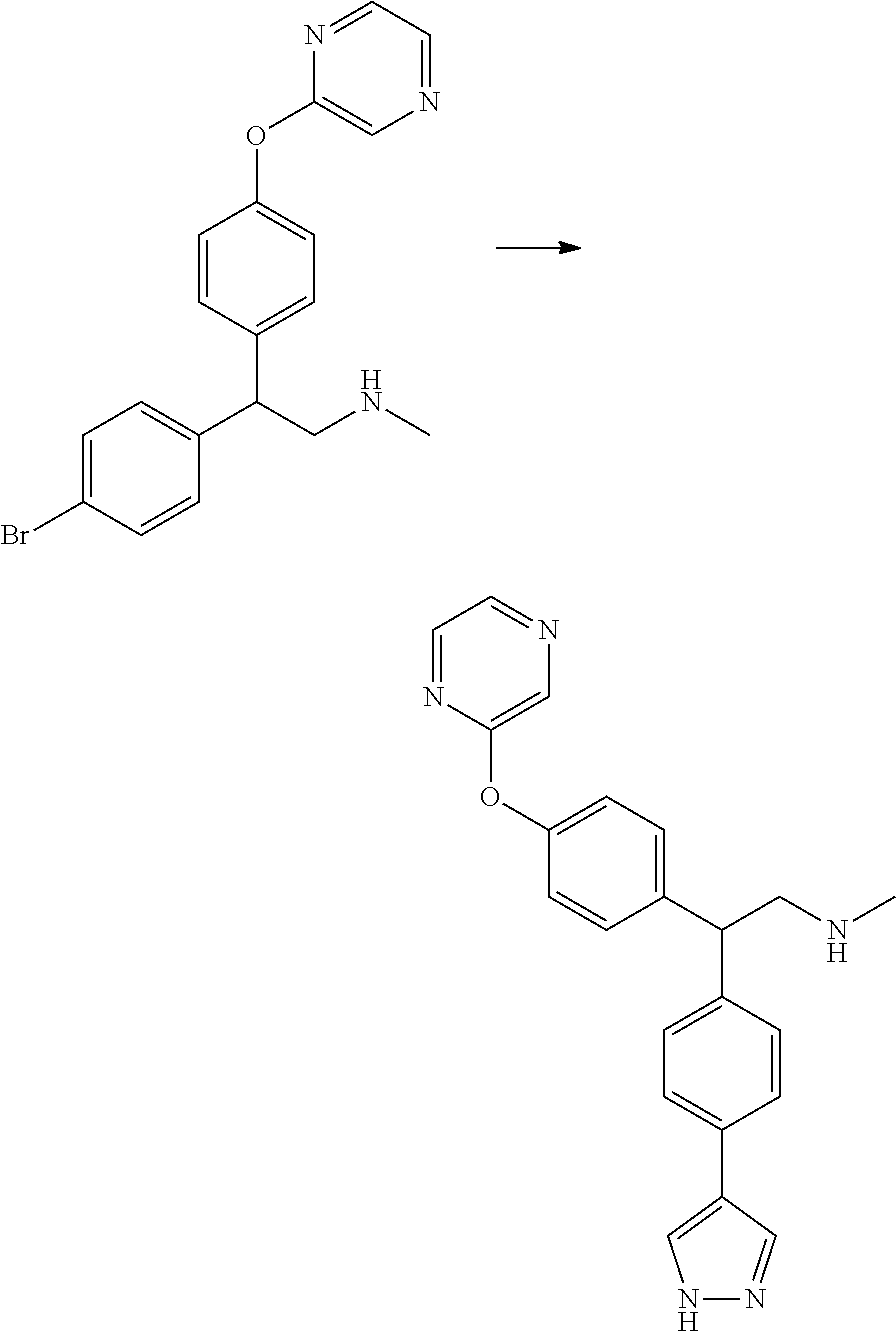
C1(Br)=CC=C(C(CNC)C2=CC=C(OC3=CN=CC=N3)C=C2)C=C1.C1=CC(C(CNC)C2=CC=C(C3=CNN=C3)C=C2)=CC=C1OC1=CN=CC=N1
